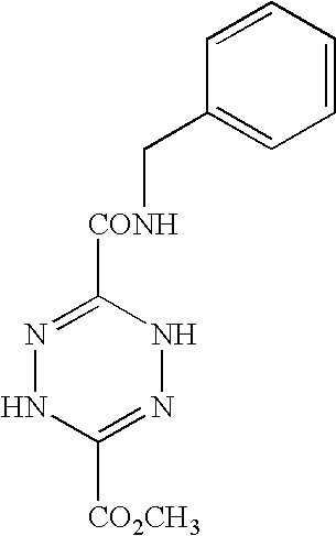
N1=C([CONH]CC2=CC=CC=C2)NN=C([CO2CH3])N1
